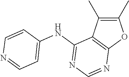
C1(C)=C(C)C2=C(O1)N=CN=C2NC1=CC=NC=C1
